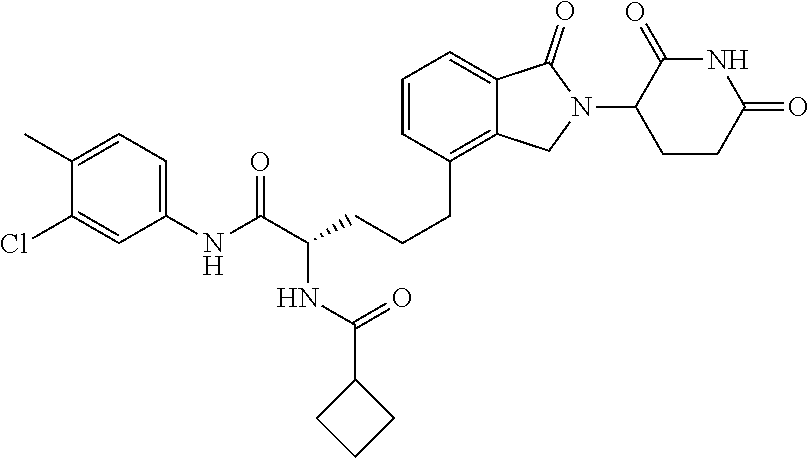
C1(C)=CC=C(NC(C(NC(C2CCC2)=O)CCCC2=C3C(=CC=C2)C(=O)N(C2CCC(=O)NC2=O)C3)=O)C=C1Cl
